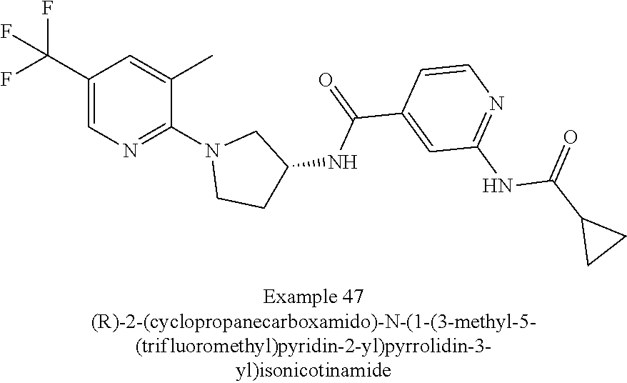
C1(C(F)(F)F)=CN=C(N2CCC(NC(C3=CC(NC(C4CC4)=O)=NC=C3)=O)C2)C(C)=C1
